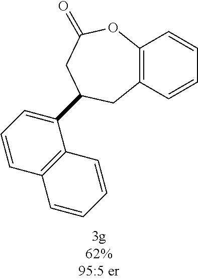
C12=C(C=CC=C1)CC(C1=CC=CC3=C1C=CC=C3)CC(=O)O2
